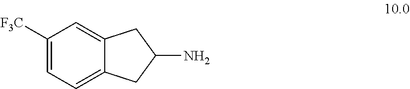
C1([F3C])=CC=C2C(=C1)CC(N)C2
